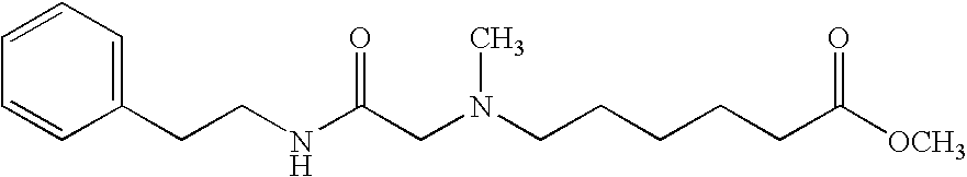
C(NC(CN(CCCCCC([OCH3])=O)C)=O)CC1=CC=CC=C1
